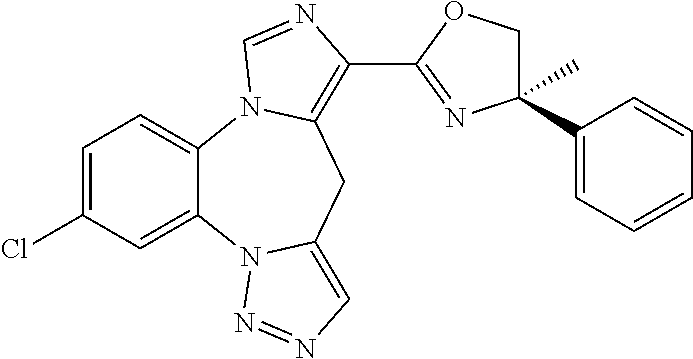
C1=C(Cl)C=C2C(=C1)N1C(=C(C3=NC(C)(C4=CC=CC=C4)CO3)N=C1)CC1=CN=NN21
